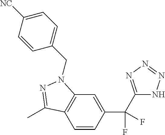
C12=C(C=CC(C(F)(F)C3=NN=NN3)=C1)C(C)=NN2CC1=CC=C([NC])C=C1
